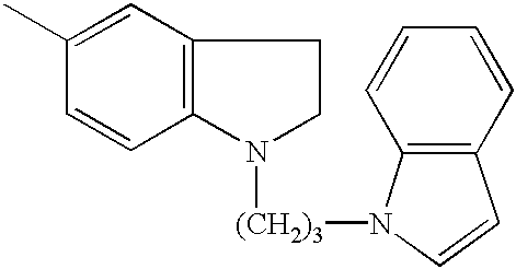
C12=C(C=C(C)C=C1)CCN2[(CH2)3]N1C2=C(C=C1)C=CC=C2
